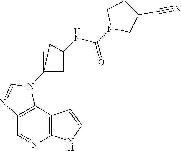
C1=NC2=C(C3=C1N=CN3C13CC(NC(N4CC(C#N)CC4)=O)(C1)C3)C=CN2
